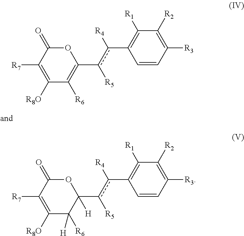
[R5]c(C1([H])C([R6])([H])C([R8O])=C([R7])C(=O)O1)c(C1=C([R1])C([R2])=C([R3])C=C1)[R4].[R5]c(C1=C([R6])C([R8O])=C([R7])C(=O)O1)c(C1=C([R1])C([R2])=C([R3])C=C1)[R4]
